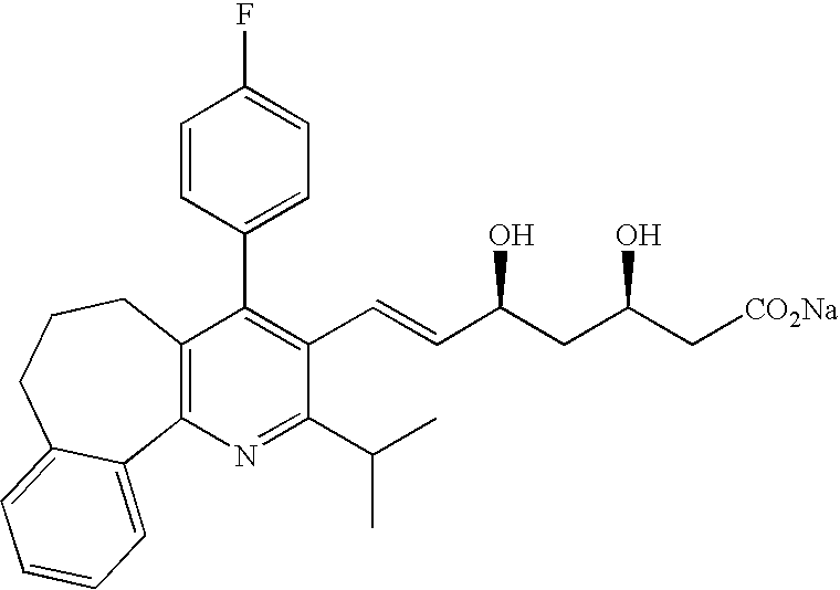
C12=C(N=C(C(C)C)C(C=CC(CC(C[CO2Na])O)O)=C1C1=CC=C(F)C=C1)C1=CC=CC=C1CCC2
